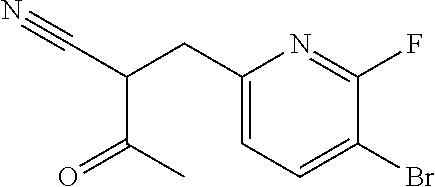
C1(CC(C#N)C(C)=O)=CC=C(Br)C(F)=N1
